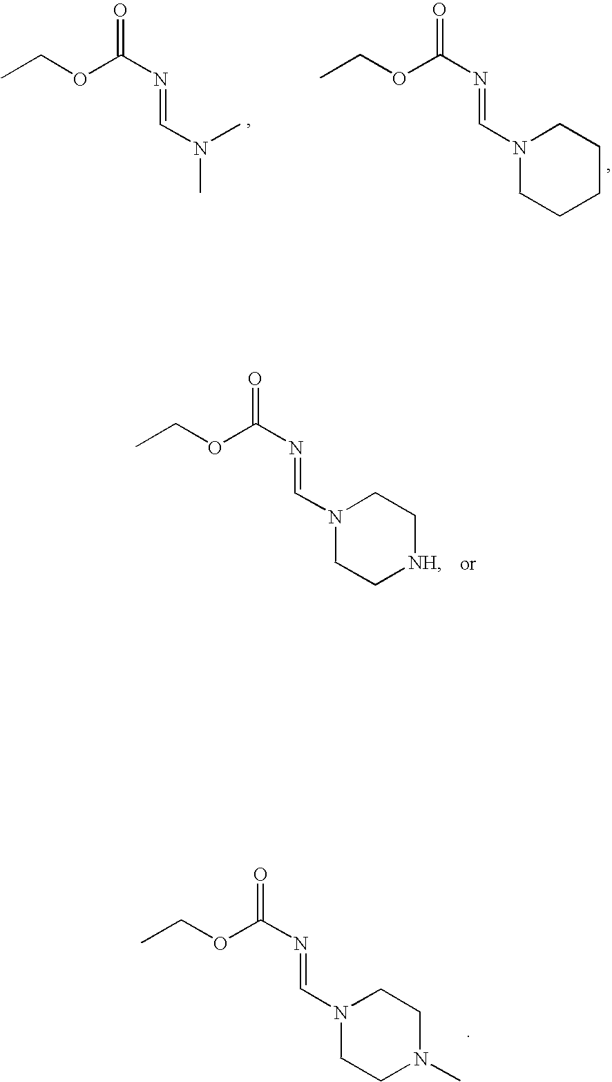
CCOC(N=CN1CCN(C)CC1)=O.CCOC(N=CN(C)C)=O.CCOC(N=CN1CCCCC1)=O.CCOC(N=CN1CC[NH]CC1)=O
